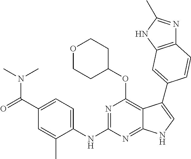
C1(C(=O)N(C)C)=CC=C(NC2=NC(OC3CCOCC3)=C3C(=N2)NC=C3C2=CC3=C(N=C(C)N3)C=C2)C(C)=C1
